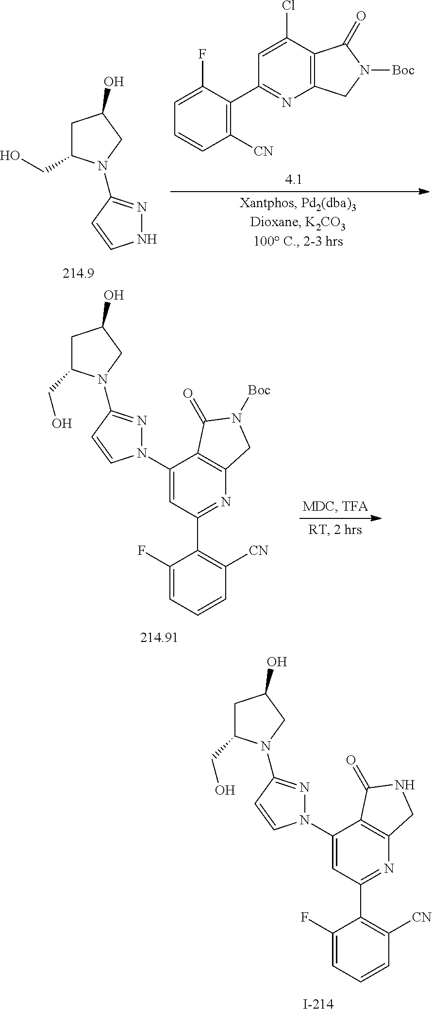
C1(O)CC(CO)N(C2=NN(C3=CC(C4=C([CN])C=CC=C4F)=NC4=C3C(=O)NC4)C=C2)C1.C1([CN])=C(C2=NC3=C(C(Cl)=C2)C(=O)N([Boc])C3)C(F)=CC=C1.C1(O)CC(CO)N(C2=NNC=C2)C1.C1(O)CC(CO)N(C2=NN(C3=CC(C4=C([CN])C=CC=C4F)=NC4=C3C(=O)N([Boc])C4)C=C2)C1
